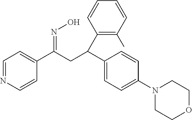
C1=NC=CC(C(CC(C2=CC=C(N3CCOCC3)C=C2)C2=C(C)C=CC=C2)=NO)=C1
